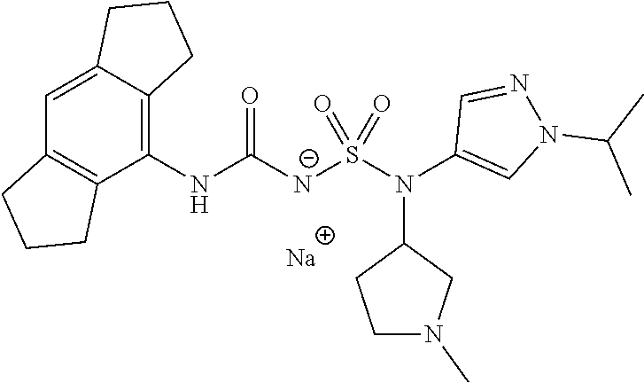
[Na].C1(NC([N-]S(N(C2=CN(C(C)C)N=C2)C2CCN(C)C2)(=O)=O)=O)=C2C(=CC3=C1CCC3)CCC2
